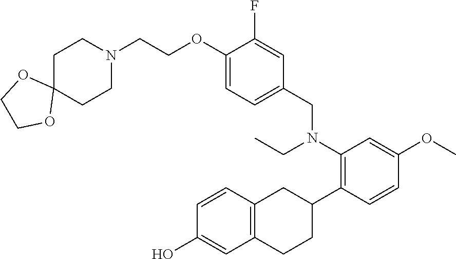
C1(OCCN2CCC3(CC2)OCCO3)=CC=C(CN(CC)C2=C(C3CC4=C(CC3)C=C(O)C=C4)C=CC(OC)=C2)C=C1F
